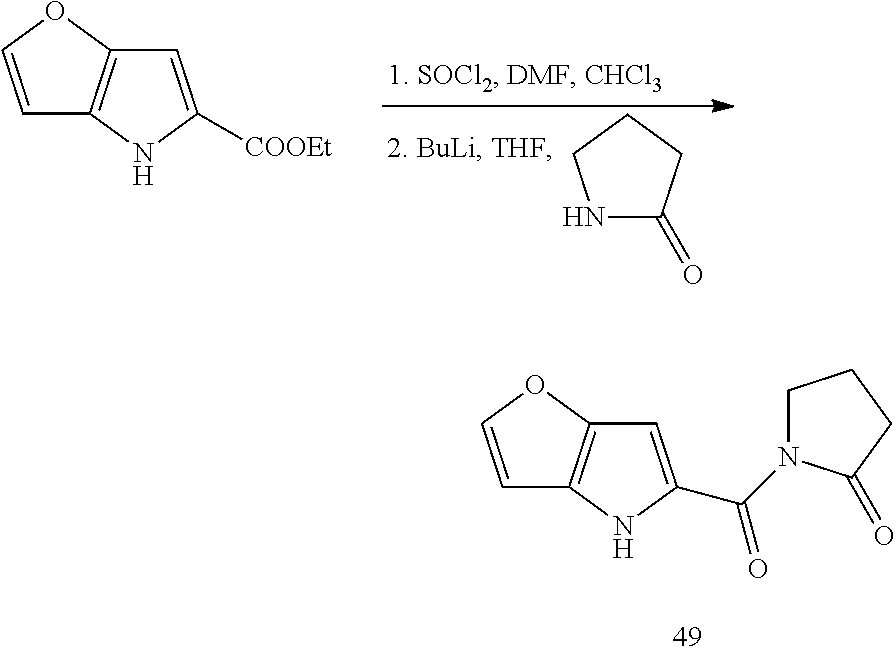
C1=COC2=C1NC([COOEt])=C2.N1C(=O)CCC1.C1=COC2=C1NC(C(N1CCCC1=O)=O)=C2
